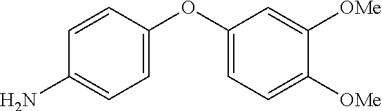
C1(OC2=CC=C([OMe])C([OMe])=C2)=CC=C(N)C=C1
